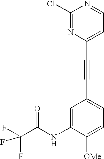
C1(Cl)=NC(C#CC2=CC=C([OMe])C(NC(C(F)(F)F)=O)=C2)=CC=N1
